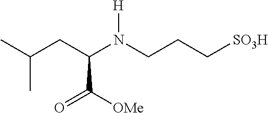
C(C(N(CCC[SO3H])[H])C(=O)[OMe])C(C)C
